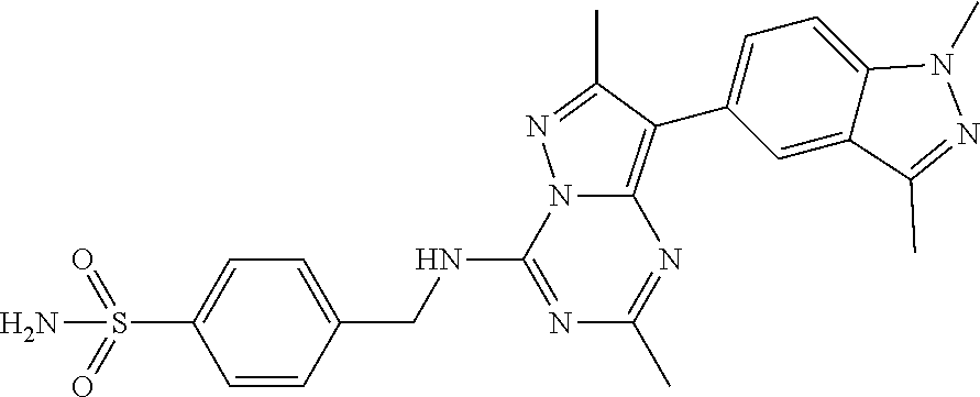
N1=C(NCC2=CC=C(S(=O)(=O)N)C=C2)N2C(=C(C3=CC=C4C(=C3)C(C)=NN4C)C(C)=N2)N=C1C
